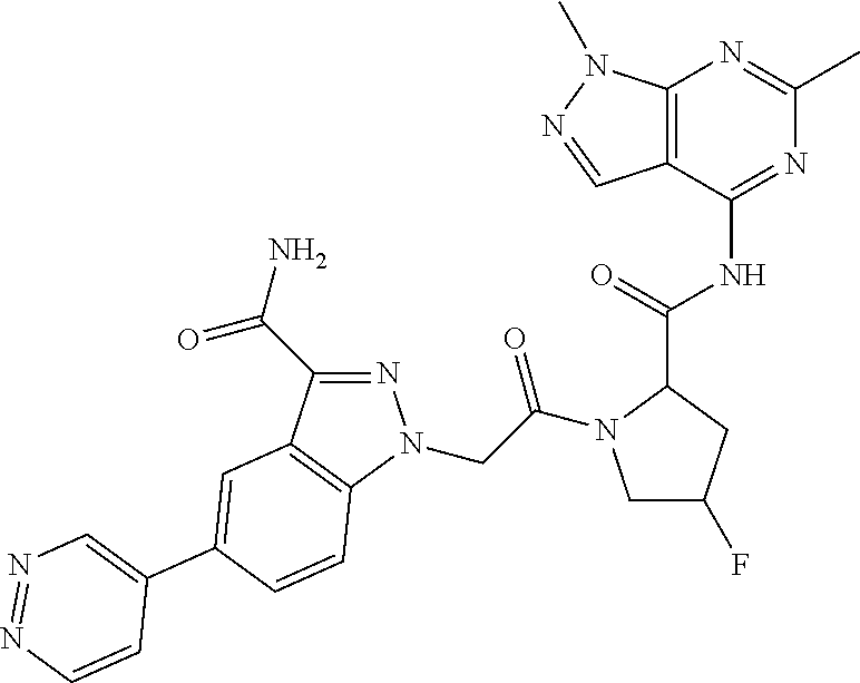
N1=C(C(N)=O)C2=C(N1CC(=O)N1CC(F)CC1C(=O)NC1=NC(C)=NC3=C1C=NN3C)C=CC(C1=CN=NC=C1)=C2
